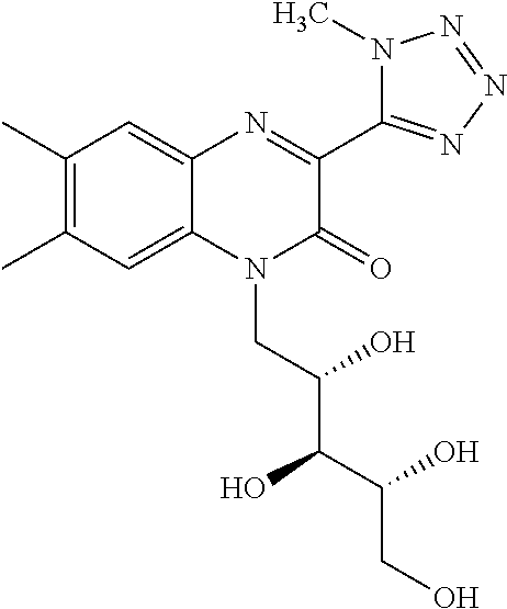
C1(C)=C(C)C=C2C(=C1)N=C(C1=NN=NN1C)C(=O)N2CC(C(C(CO)O)O)O
